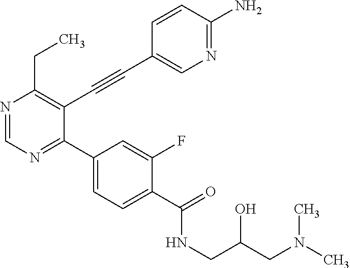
N1=CN=C(C2=CC=C(C(NCC(CN(C)C)O)=O)C(F)=C2)C(C#CC2=CN=C(N)C=C2)=C1CC
